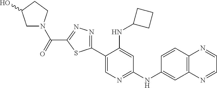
C1N(C(=O)C2=NN=C(C3=CN=C(NC4=CC5=C(C=C4)N=CC=N5)C=C3NC3CCC3)S2)CCC1O
